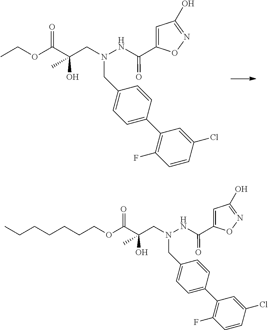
C(O)(C(OCCCCCCC)=O)(C)CN(NC(C1=CC(O)=NO1)=O)CC1=CC=C(C2=C(F)C=CC(Cl)=C2)C=C1.C(O)(C(OCC)=O)(C)CN(NC(C1=CC(O)=NO1)=O)CC1=CC=C(C2=C(F)C=CC(Cl)=C2)C=C1
